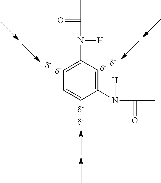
C1(N([H])C(=O)C)=CC=CC(N(C(=O)C)[H])=C1
